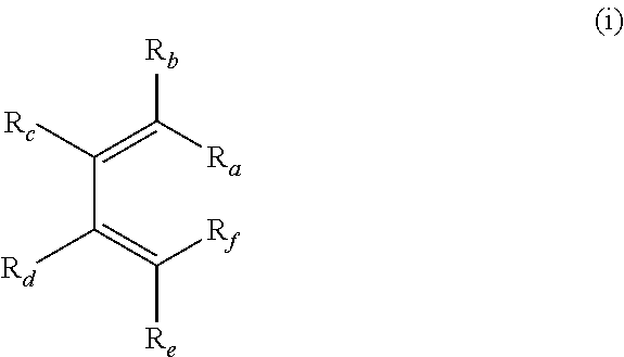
C(C(=C([Rf])[Re])[Rd])(=C([Ra])[Rb])[Rc]
